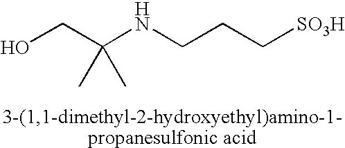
C(C)(NCCC[SO3H])(CO)C
